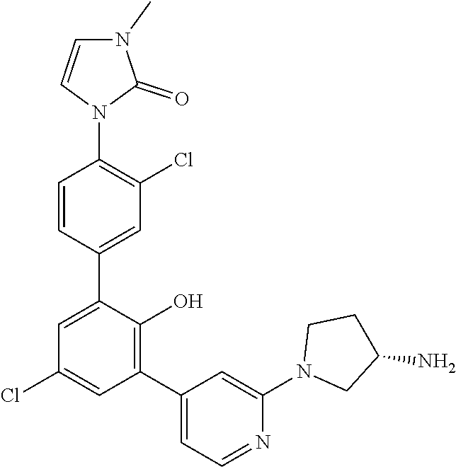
C1=CN(C2=C(Cl)C=C(C3=CC(Cl)=CC(C4=CC=NC(N5CC(N)CC5)=C4)=C3O)C=C2)C(=O)N1C
